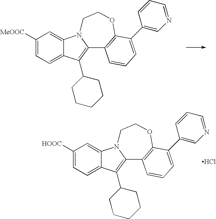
[MeOOC]C1=CC=C2C(=C1)N1C(=C2C2CCCCC2)C2=C(OCC1)C(C1=CN=CC=C1)=CC=C2.[HOOC]C1=CC=C2C(=C1)N1C(=C2C2CCCCC2)C2=C(OCC1)C(C1=CN=CC=C1)=CC=C2.Cl
